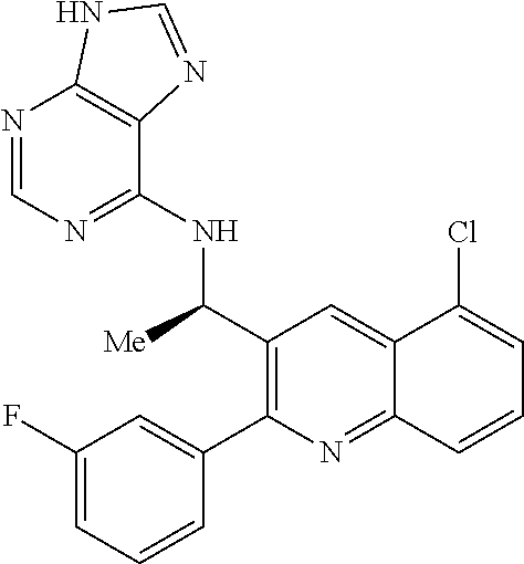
C12=NC(C3=CC(F)=CC=C3)=C(C([Me])NC3=NC=NC4=C3N=CN4)C=C1C(Cl)=CC=C2
